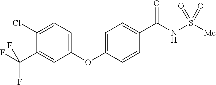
C1(Cl)=CC=C(OC2=CC=C(C(NS([Me])(=O)=O)=O)C=C2)C=C1C(F)(F)F
